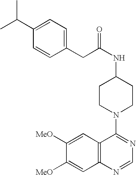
C1(C(C)C)=CC=C(CC(NC2CCN(C3=NC=NC4=C3C=C([MeO])C([MeO])=C4)CC2)=O)C=C1
